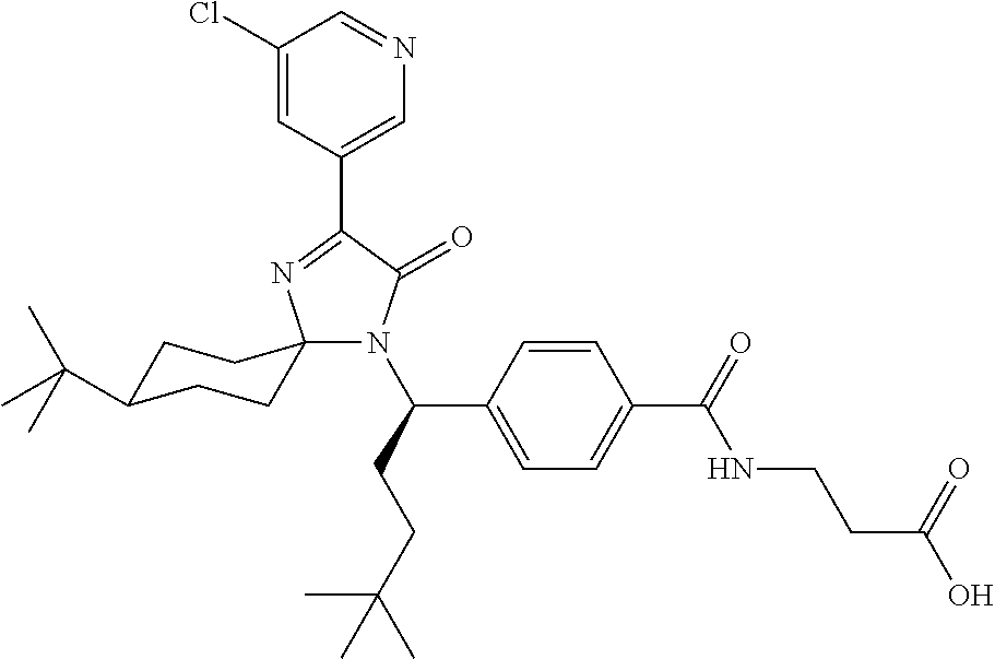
C1(Cl)=CC(C2=NC3(N(C(CCC(C)(C)C)C4=CC=C(C(=O)NCCC(O)=O)C=C4)C2=O)CCC(C(C)(C)C)CC3)=CN=C1
